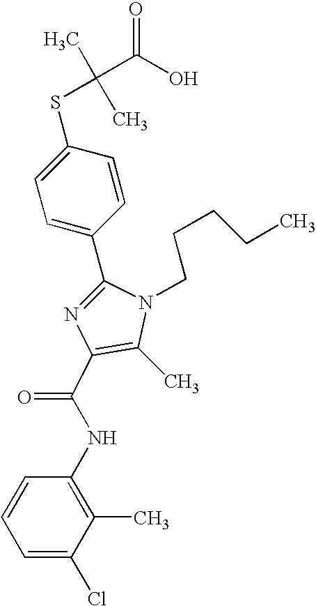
C1(C2=CC=C(SC(C)(C)C(O)=O)C=C2)=NC(C(NC2=C(C)C(Cl)=CC=C2)=O)=C(C)N1CCCCC
